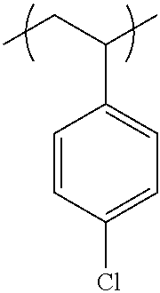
C1=CC(Cl)=CC=C1C(CC)C
